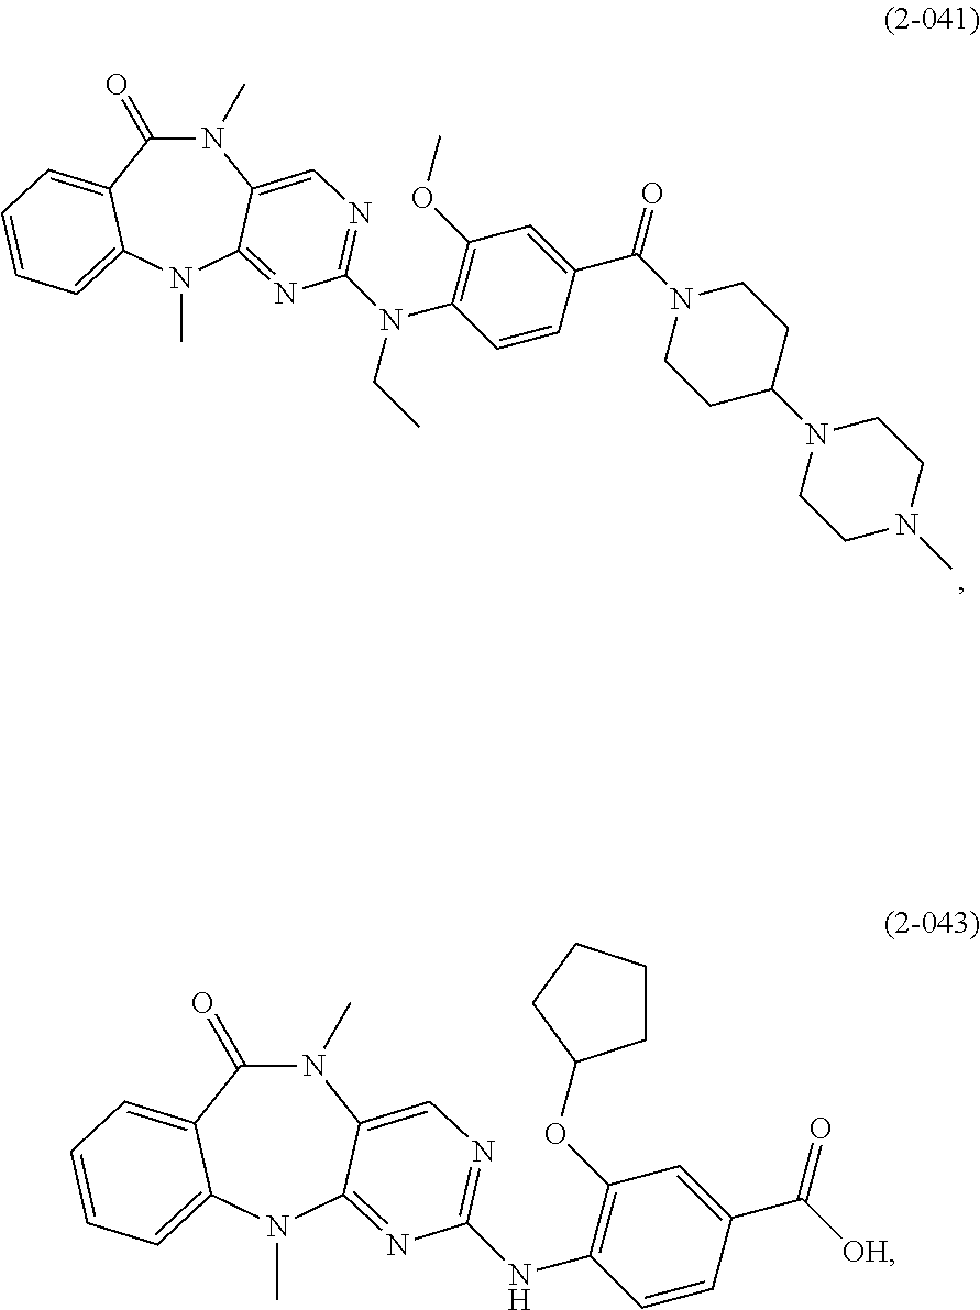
N1(C)C(=O)C2=CC=CC=C2N(C)C2=NC(N(C3=C(OC)C=C(C(N4CCC(N5CCN(C)CC5)CC4)=O)C=C3)CC)=NC=C12.N1(C)C(=O)C2=CC=CC=C2N(C)C2=NC(NC3=C(OC4CCCC4)C=C(C([OH])=O)C=C3)=NC=C12
